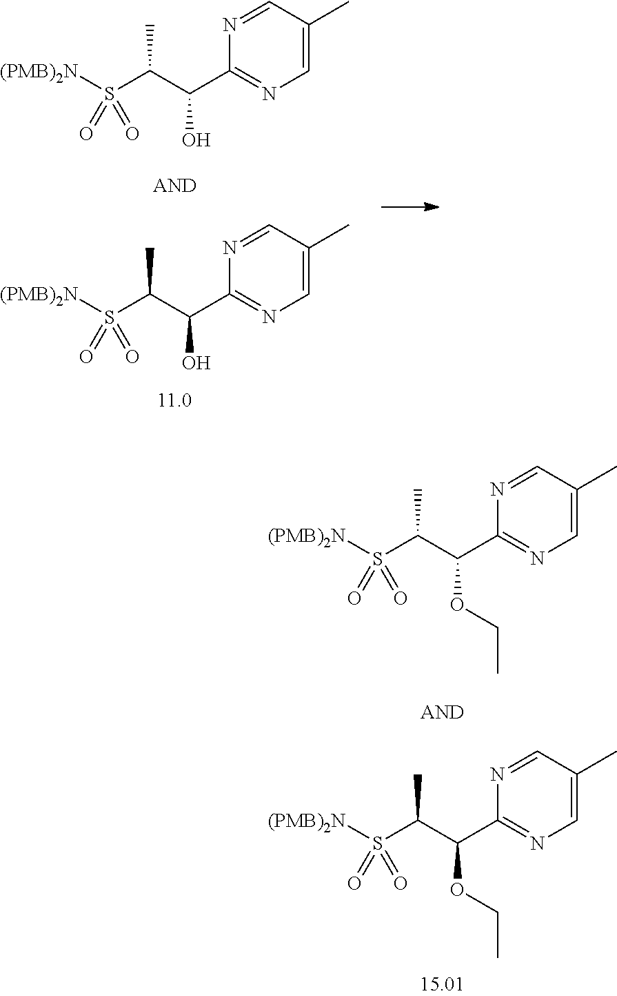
S(C(C(C1=NC=C(C)C=N1)OCC)C)([(PMB)2N])(=O)=O.S(C(C(C1=NC=C(C)C=N1)OCC)C)([(PMB)2N])(=O)=O.S(C(C(C1=NC=C(C)C=N1)O)C)([(PMB)2N])(=O)=O.S(C(C(C1=NC=C(C)C=N1)O)C)([(PMB)2N])(=O)=O
